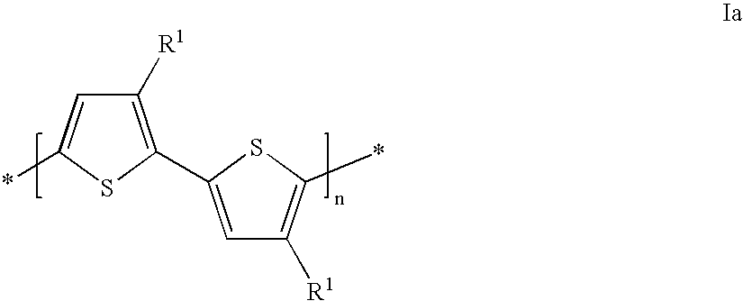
C1([R1])=C(C2=CC([R1])=C(*)S2)SC(*)=C1
